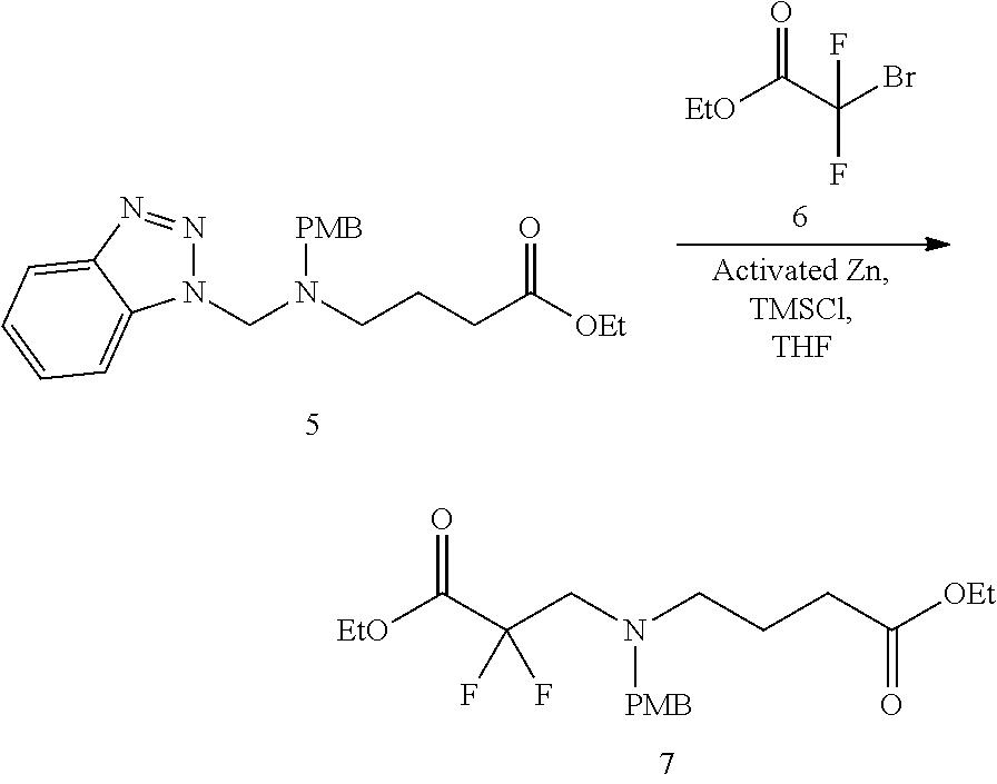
N1(CN(CCCC([OEt])=O)[PMB])N=NC2=CC=CC=C12.O=C(C(Br)(F)F)[EtO].[EtO]C(C(CN(CCCC([OEt])=O)[PMB])(F)F)=O
